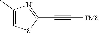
C([TMS])#CC1=NC(C)=CS1
